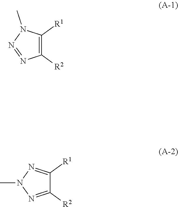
C1([R1])=C([R2])N=NN1C.C1([R1])=NN(C)N=C1[R2]
